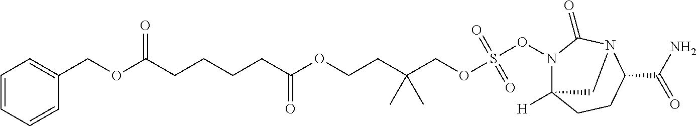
C1=CC=CC(COC(CCCCC(OCCC(COS(ON2C3([H])CCC(C(N)=O)N(C2=O)C3)(=O)=O)(C)C)=O)=O)=C1
